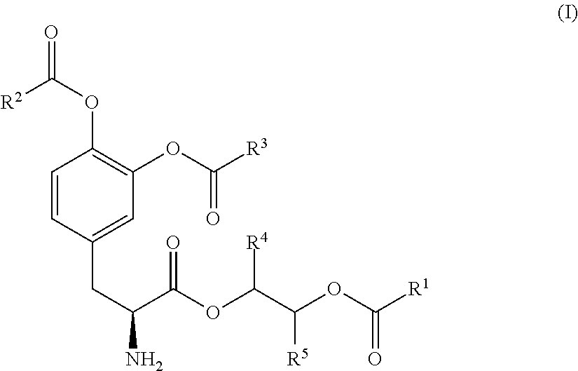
C1=CC(CC(N)C(OC(C(OC([R1])=O)[R5])[R4])=O)=CC(OC([R3])=O)=C1OC(=O)[R2]
